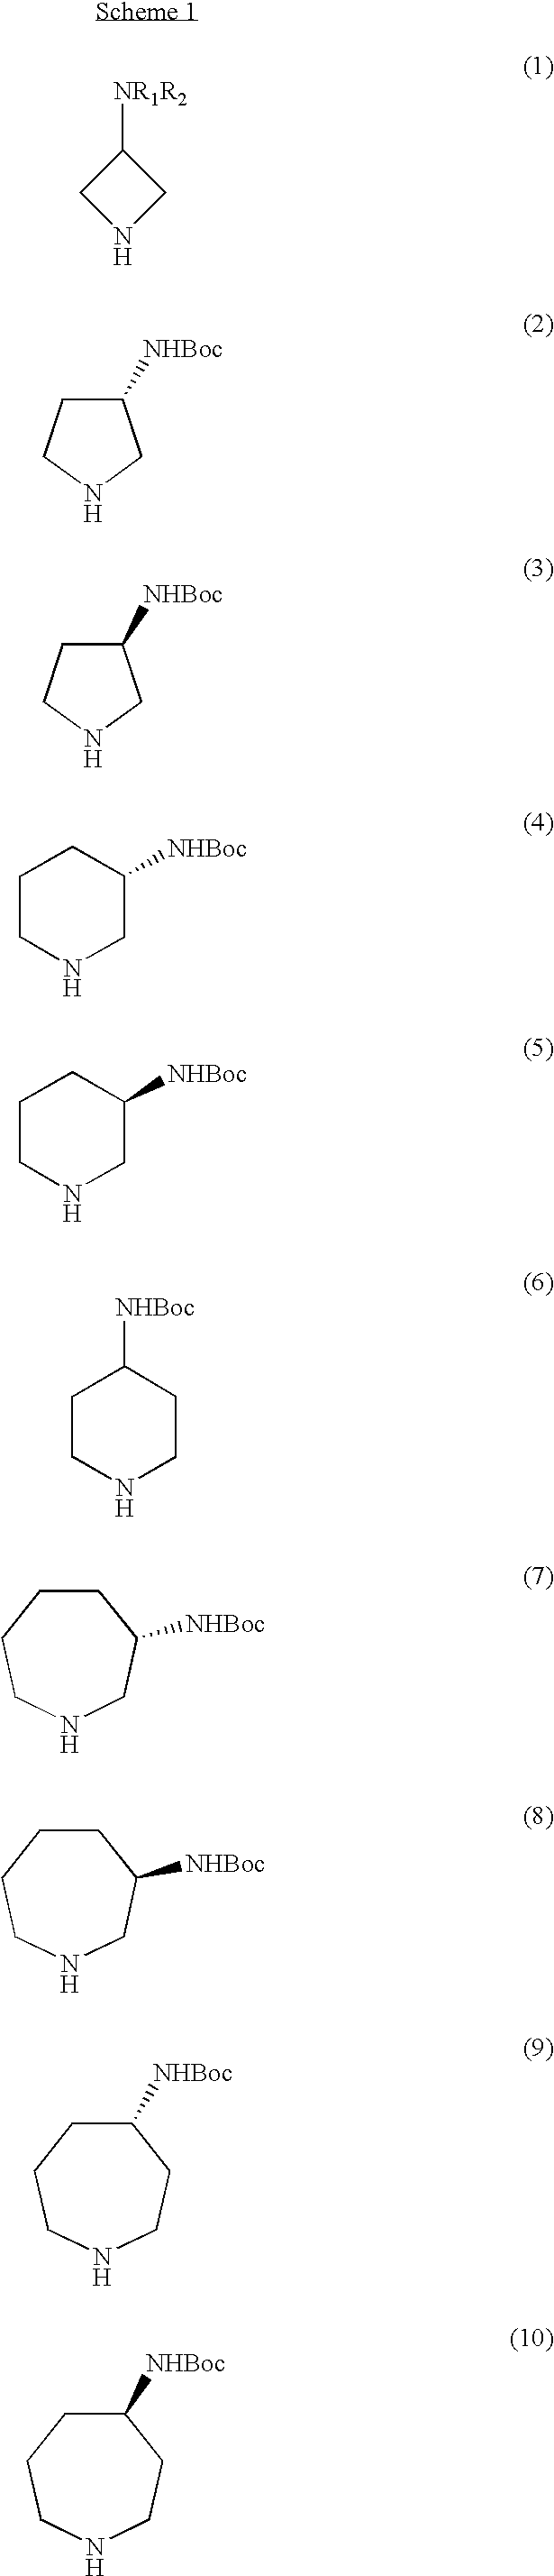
C1NCC1[NR1R2].C1([NHBoc])CCNC1.C1([NHBoc])CCNC1.C1CNCC([NHBoc])C1.C1CNCC([NHBoc])C1.C1CNCCC1[NHBoc].C1CCCNCC1[NHBoc].C1CCCNCC1[NHBoc].C1([NHBoc])CCCNCC1.C1([NHBoc])CCCNCC1
